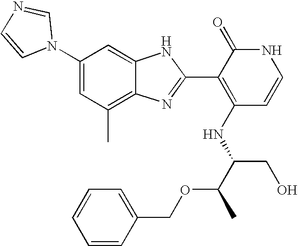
C1(C)=C2C(=CC(N3C=NC=C3)=C1)NC(C1=C(NC(CO)C(OCC3=CC=CC=C3)C)C=CNC1=O)=N2
